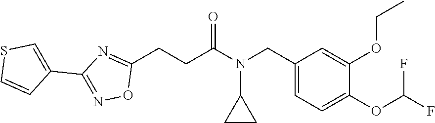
C1(CN(C(CCC2=NC(C3=CSC=C3)=NO2)=O)C2CC2)=CC=C(OC(F)F)C(OCC)=C1
